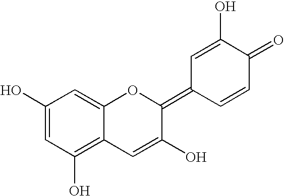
C1(O)=CC(O)=C2C(=C1)OC(=C1C=CC(=O)C(O)=C1)C(O)=C2
